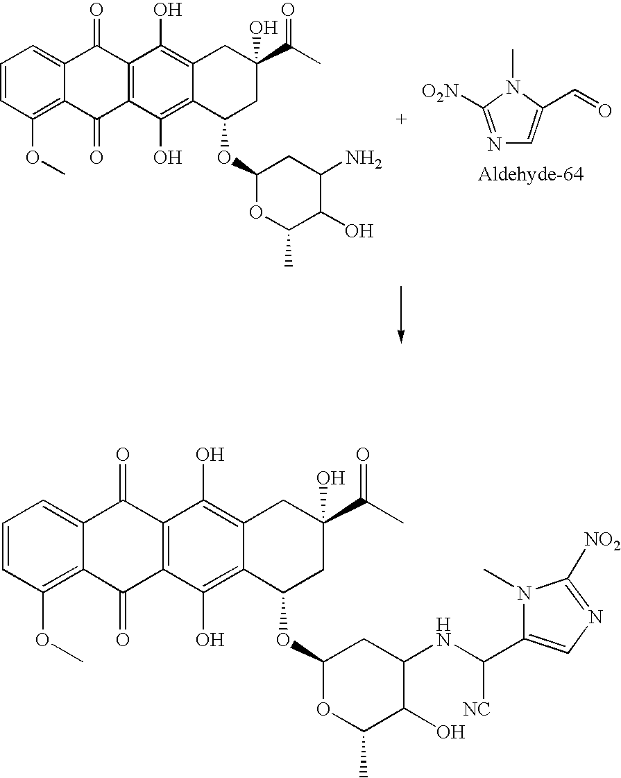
C1=CC(OC)=C2C(=C1)C(=O)C1=C(C2=O)C(O)=C2C(=C1O)CC(C(=O)C)(O)CC2OC1OC(C)C(O)C(N)C1.C1=C(C=O)N(C)C([O2N])=N1.C1=CC(OC)=C2C(=C1)C(=O)C1=C(C2=O)C(O)=C2C(=C1O)CC(C(=O)C)(O)CC2OC1OC(C)C(O)C(NC([NC])C2=CN=C([NO2])N2C)C1
